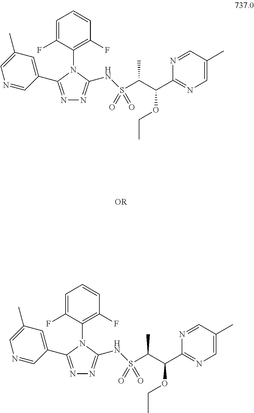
N1=C(C2=CC(C)=CN=C2)N(C2=C(F)C=CC=C2F)C(NS(C(C(C2=NC=C(C)C=N2)OCC)C)(=O)=O)=N1.N1=C(C2=CC(C)=CN=C2)N(C2=C(F)C=CC=C2F)C(NS(C(C(C2=NC=C(C)C=N2)OCC)C)(=O)=O)=N1
